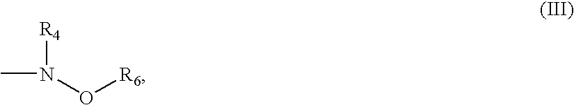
[R4]N(C)O[R6]
